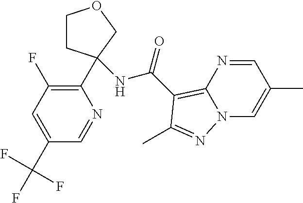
C1CC(C2=C(F)C=C(C(F)(F)F)C=N2)(NC(=O)C2=C3N(C=C(C)C=N3)N=C2C)CO1
